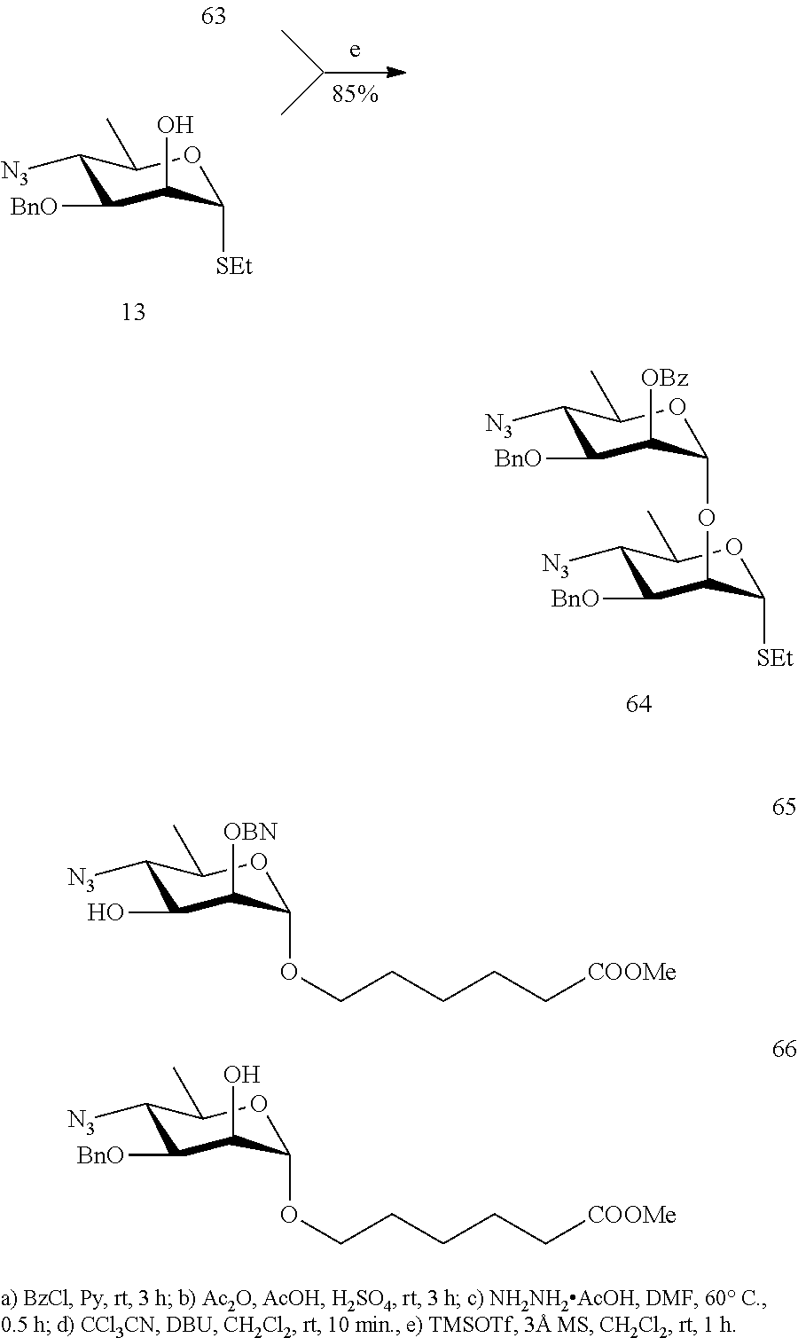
C1([N3])C([BnO])C(O)C([SEt])OC1C.C1([N3])C([BnO])C(OC2C([OBz])C([BnO])C([N3])C(C)O2)C([SEt])OC1C.C1([N3])C(O)C([OBN])C(OCCCCC[COOMe])OC1C.C1([N3])C([BnO])C(O)C(OCCCCC[COOMe])OC1C
